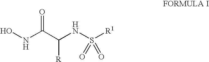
ONC(C(NS([R1])(=O)=O)[R])=O
